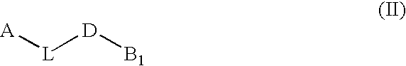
[A][L][D][B1]
